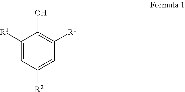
C1([R1])=CC([R2])=CC([R1])=C1O
